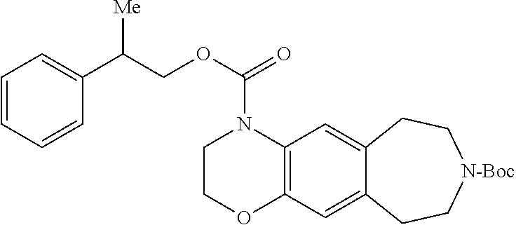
C1COC2=C(N1C(OCC(C1=CC=CC=C1)[Me])=O)C=C1C(=C2)CC[N-Boc]CC1
